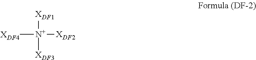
[XDF1][N+]([XDF2])([XDF3])[XDF4]
